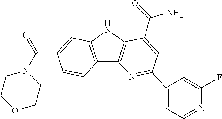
C12=C(NC3=C1N=C(C1=CC=NC(F)=C1)C=C3C(=O)N)C=C(C(N1CCOCC1)=O)C=C2
